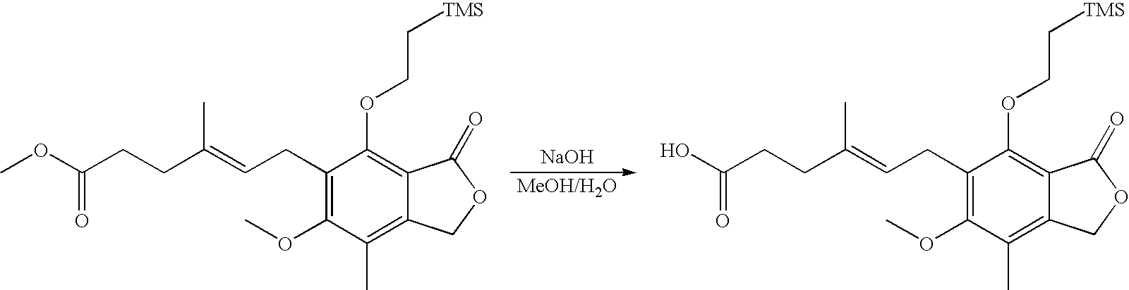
[NaOH].C(CC(=CCC1=C(OC)C(C)=C2C(=C1OCC[TMS])C(=O)OC2)C)C(OC)=O.C(CC(=CCC1=C(OC)C(C)=C2C(=C1OCC[TMS])C(=O)OC2)C)C(O)=O
